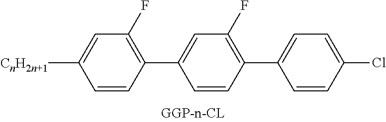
C1([CnH2n+1])=CC(F)=C(C2=CC(F)=C(C3=CC=C(Cl)C=C3)C=C2)C=C1
